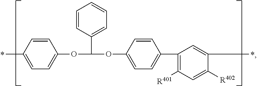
C1=CC(C)=CC=C1OC(C1=CC=CC=C1)OC1=CC=C(C2=C([R401])C=C([R402])C(C)=C2)C=C1
